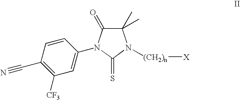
C1(C#N)=C([CF3])C=C(N2C(=O)C(C)(C)N([(CH2)n][X])C2=S)C=C1
